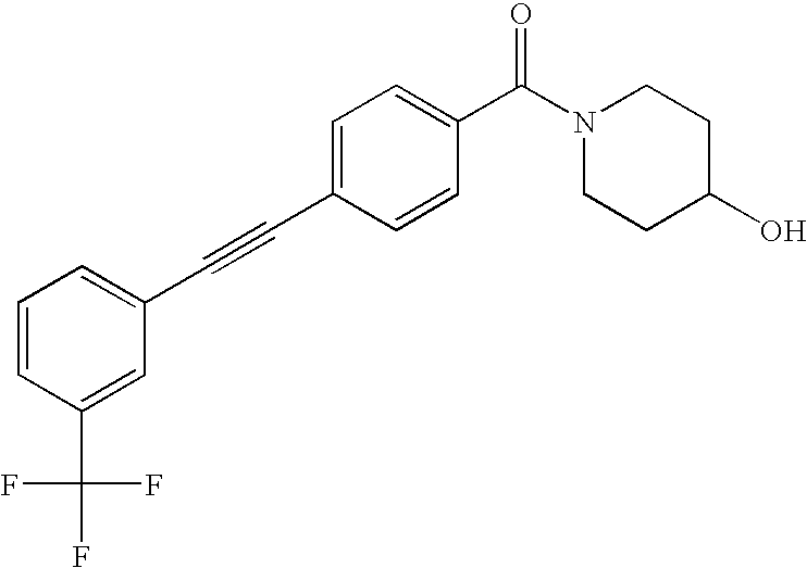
C1=CC(C(F)(F)F)=CC(C#CC2=CC=C(C(N3CCC(O)CC3)=O)C=C2)=C1
